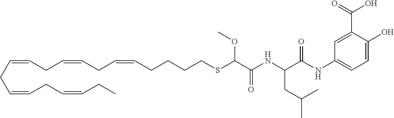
C(CSC(C(NC(CC(C)C)C(NC1=CC=C(O)C(C(=O)O)=C1)=O)=O)OC)CCC=CCC=CCC=CCC=CCC=CCC
